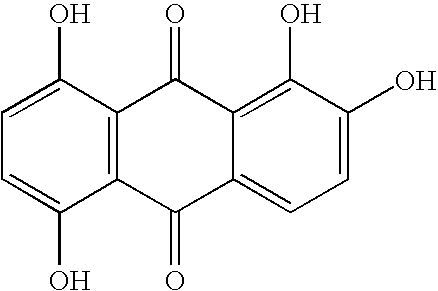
C1(O)=CC=C(O)C2=C1C(=O)C1=C(O)C(O)=CC=C1C2=O
